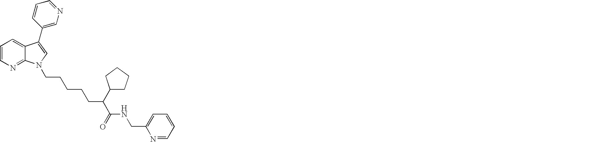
C1=CN=C2C(=C1)C(C1=CN=CC=C1)=CN2CCCCCC(C(=O)NCC1=CC=CC=N1)C1CCCC1
